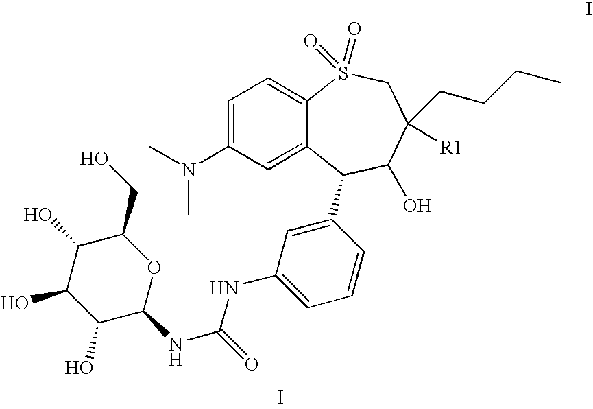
C1=C(N(C)C)C=C2C(=C1)S(=O)(=O)CC(CCCC)([R1])C(O)C2C1=CC(NC(NC2OC(CO)C(O)C(O)C2O)=O)=CC=C1.I
